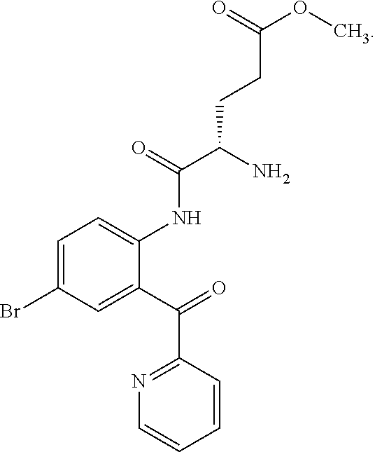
C1=C(Br)C=C(C(=O)C2=NC=CC=C2)C(NC(C(N)CCC(OC)=O)=O)=C1
